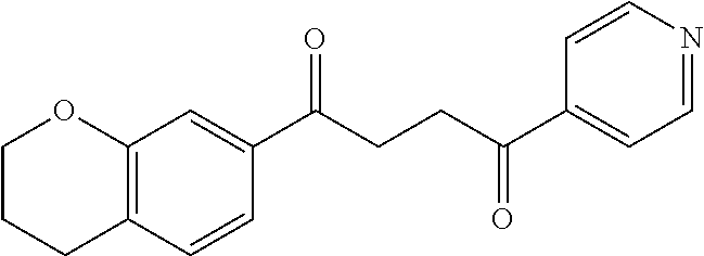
C12=C(C=CC(C(CCC(C3=CC=NC=C3)=O)=O)=C1)CCCO2
